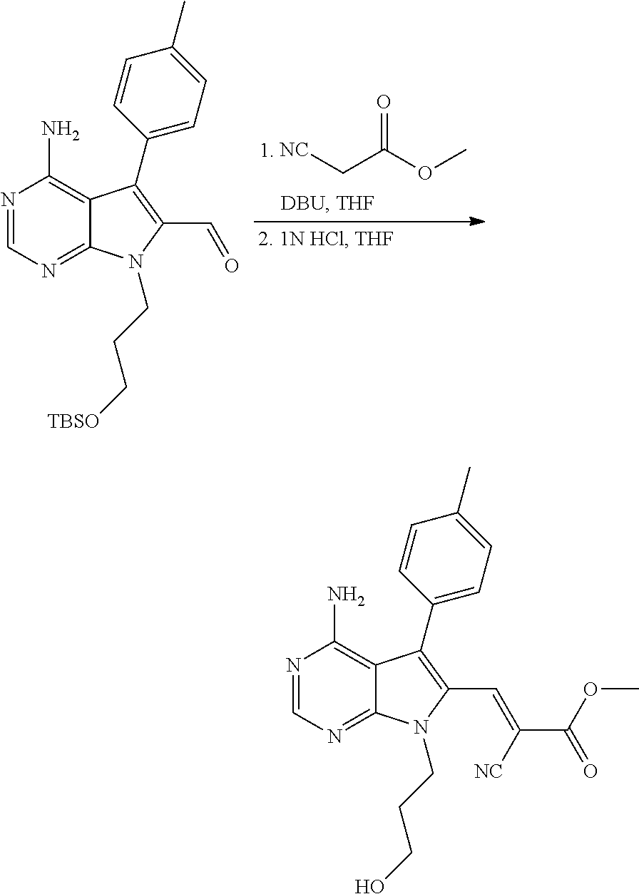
N1=CN=C2C(=C1N)C(C1=CC=C(C)C=C1)=C(C=C(C(OC)=O)[NC])N2CCCO.N1=CN=C2C(=C1N)C(C1=CC=C(C)C=C1)=C(C=O)N2CCC[TBSO].[NC]CC(OC)=O
